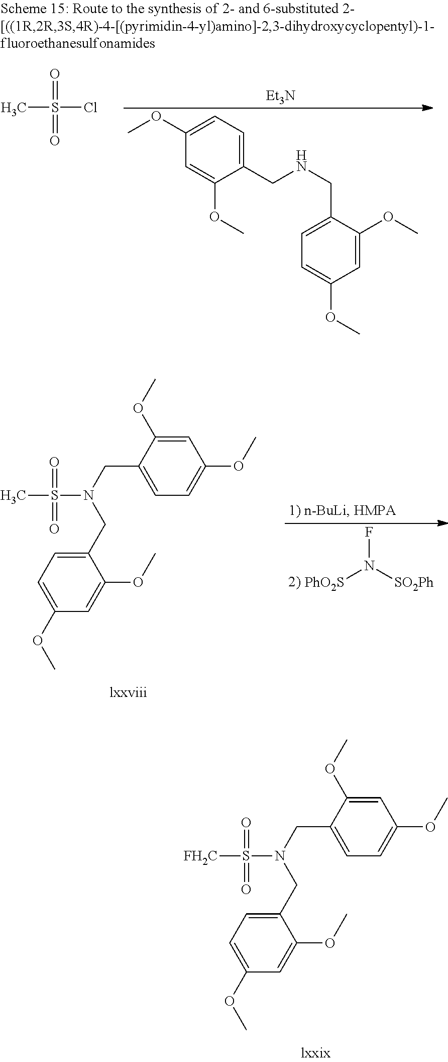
C1=C(OC)C(CN(CC2=CC=C(OC)C=C2OC)S(=O)(=O)C)=CC=C1OC.FN([PhO2S])[SO2Ph].C1=C(OC)C(CN(CC2=CC=C(OC)C=C2OC)S(=O)(=O)[FH2C])=CC=C1OC.C1(CNCC2=CC=C(OC)C=C2OC)=CC=C(OC)C=C1OC.[Et3N].O=S(=O)(Cl)C
